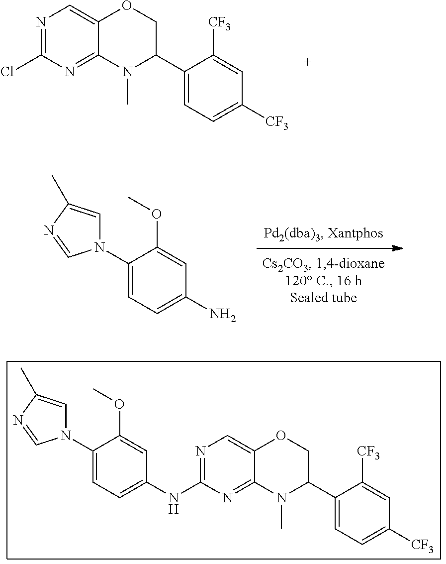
N1=C(Cl)N=C2C(=C1)OCC(C1=CC=C([CF3])C=C1[CF3])N2C.N1=C(NC2=CC=C(N3C=C(C)N=C3)C(OC)=C2)N=C2C(=C1)OCC(C1=CC=C([CF3])C=C1[CF3])N2C.NC1=CC=C(N2C=C(C)N=C2)C(OC)=C1
